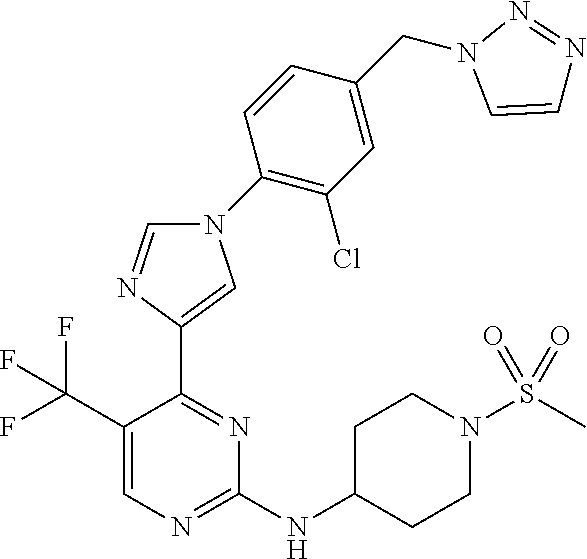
C1=NC(C2=NC(NC3CCN(S(C)(=O)=O)CC3)=NC=C2C(F)(F)F)=CN1C1=C(Cl)C=C(CN2C=CN=N2)C=C1
